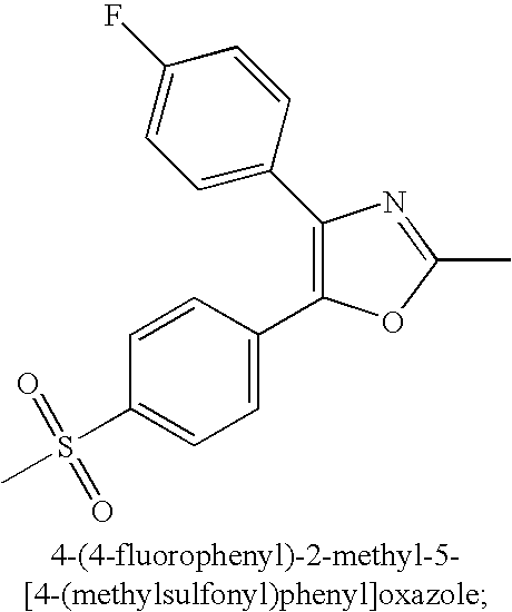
C1=C(C2=C(C3=CC=C(F)C=C3)N=C(C)O2)C=CC(S(C)(=O)=O)=C1
